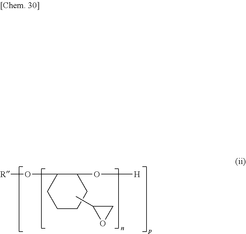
C1CC(O[R])C(O[H])CC1.CC1OC1
